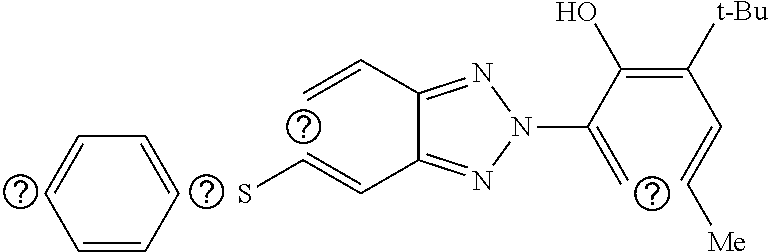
C1=CC=CC=C1.SC=CC1=NN(C(=C)C(=C(C=C[Me])[t-Bu])O)N=C1C=C
